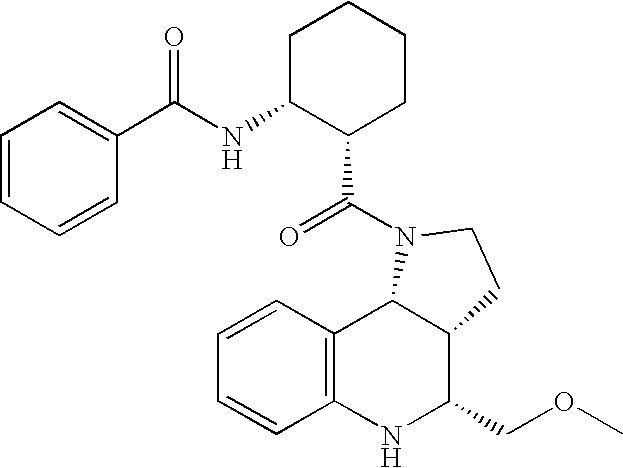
C12=C(NC(COC)C3C1N(C(=O)C1CCCCC1NC(C1=CC=CC=C1)=O)CC3)C=CC=C2
